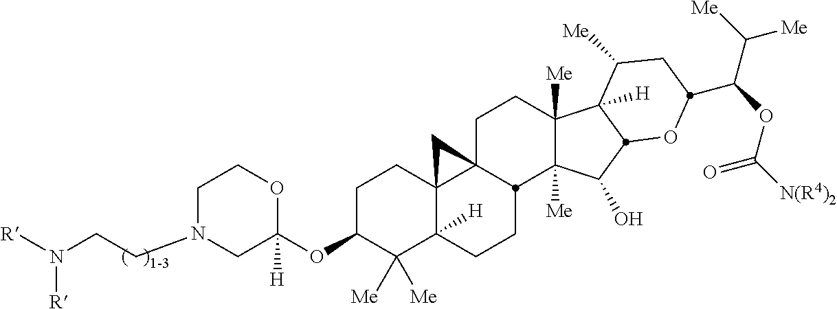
C1N(CCN([R])[R])CC(OC2C([Me])([Me])C3([H])C4(CC2)C2(C4)CCC4([Me])C([Me])(C(O)C5C4([H])C([Me])CC(C(OC(=O)[N(R4)2])C([Me])[Me])O5)C2CC3)([H])OC1
